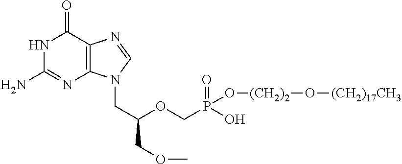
C12=C(C(=O)NC(N)=N1)N=CN2CC(OCP(O)(O[(CH2)2]O[(CH2)17CH3])=O)COC
